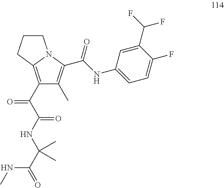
C1(C(C(NC(C(=O)NC)(C)C)=O)=O)=C2N(C(C(NC3=CC=C(F)C(C(F)F)=C3)=O)=C1C)CCC2
